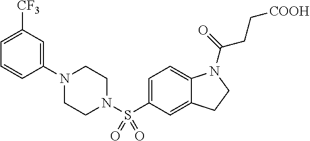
C1(N2CCN(S(C3=CC=C4C(=C3)CCN4C(=O)CC[COOH])(=O)=O)CC2)=CC([CF3])=CC=C1
